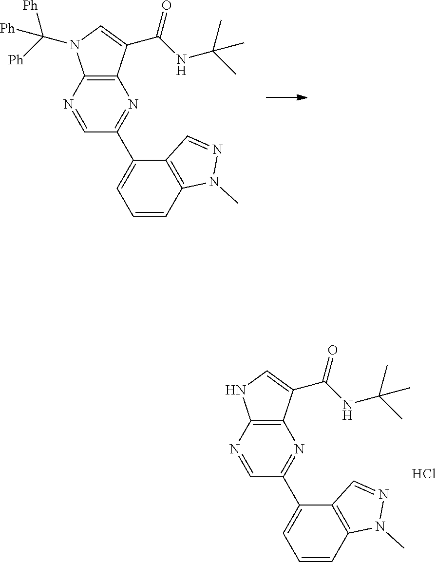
C12=C(C(C(NC(C)(C)C)=O)=CN1C([Ph])([Ph])[Ph])N=C(C1=CC=CC3=C1C=NN3C)C=N2.C12=C(C(C(NC(C)(C)C)=O)=CN1)N=C(C1=CC=CC3=C1C=NN3C)C=N2.Cl
